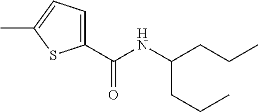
C1=C(C(NC(CCC)CCC)=O)SC(C)=C1
